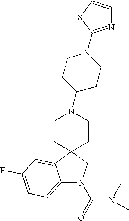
C12=CC=C(F)C=C1C1(CN2C(=O)N(C)C)CCN(C2CCN(C3=NC=CS3)CC2)CC1
